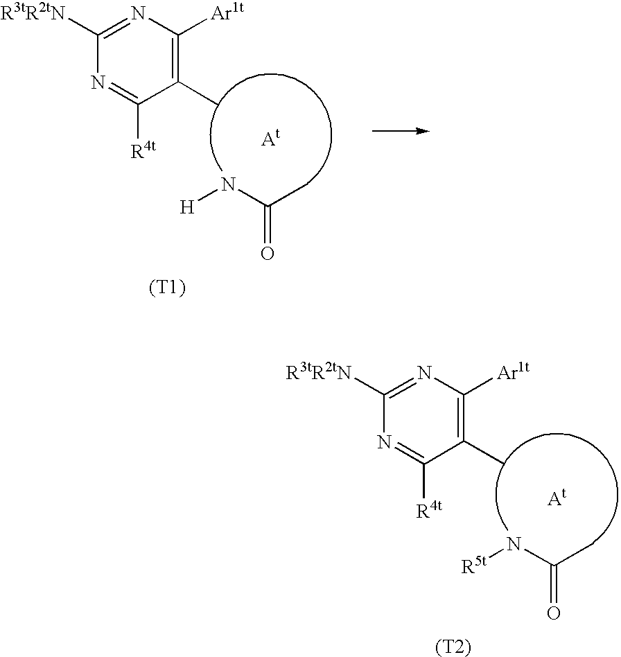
N(C(C)=O)[R5t].CC1=C([Ar1t])N=C([R3tR2tN])N=C1[R4t].[At].[(T2)].N(C(C)=O)[H].CC1=C([Ar1t])N=C([R3tR2tN])N=C1[R4t].[At].[(T1)]
